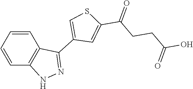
C1=CC=CC2=C1C(C1=CSC(C(=O)CCC(O)=O)=C1)=NN2
